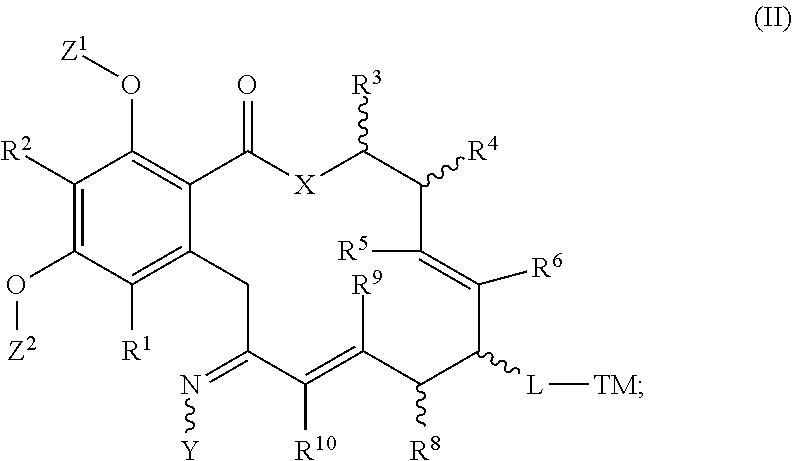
C1([R1])=C2C(=C(O[Z1])C([R2])=C1O[Z2])C(=O)[X]C([R3])C([R4])C([R5])=C([R6])C([L][TM])C([R8])C([R9])=C([R10])C(=N[Y])C2
